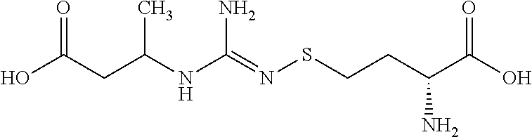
OC(CC(NC(=NSCCC(C(O)=O)N)N)C)=O
